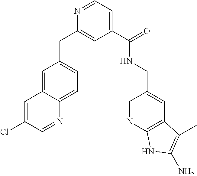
C1=NC(CC2=CC=C3C(=C2)C=C(Cl)C=N3)=CC(C(NCC2=CC3=C(N=C2)NC(N)=C3C)=O)=C1
